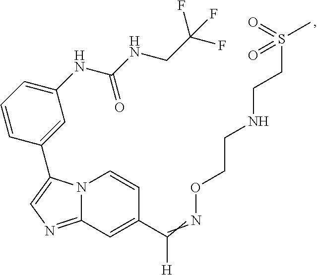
N12C(=NC=C1C1=CC(NC(NCC(F)(F)F)=O)=CC=C1)C=C(C(=NOCCNCCS(=O)(C)=O)[H])C=C2
